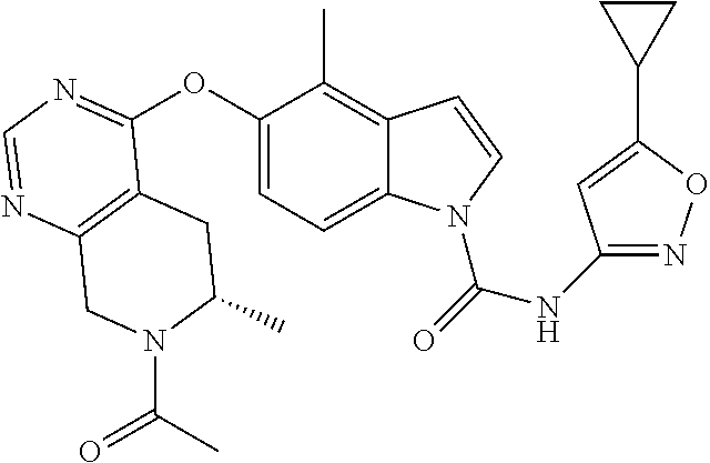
C12=C(N=CN=C1OC1=CC=C3C(=C1C)C=CN3C(=O)NC1=NOC(C3CC3)=C1)CN(C(C)=O)C(C)C2
